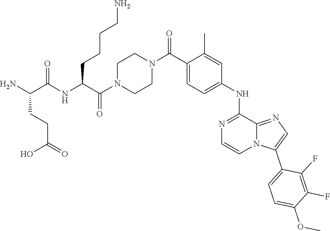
C(C(NC(C(N)CCC(O)=O)=O)CCCCN)(N1CCN(C(C2=CC=C(NC3=NC=CN4C(C5=CC=C(OC)C(F)=C5F)=CN=C43)C=C2C)=O)CC1)=O
